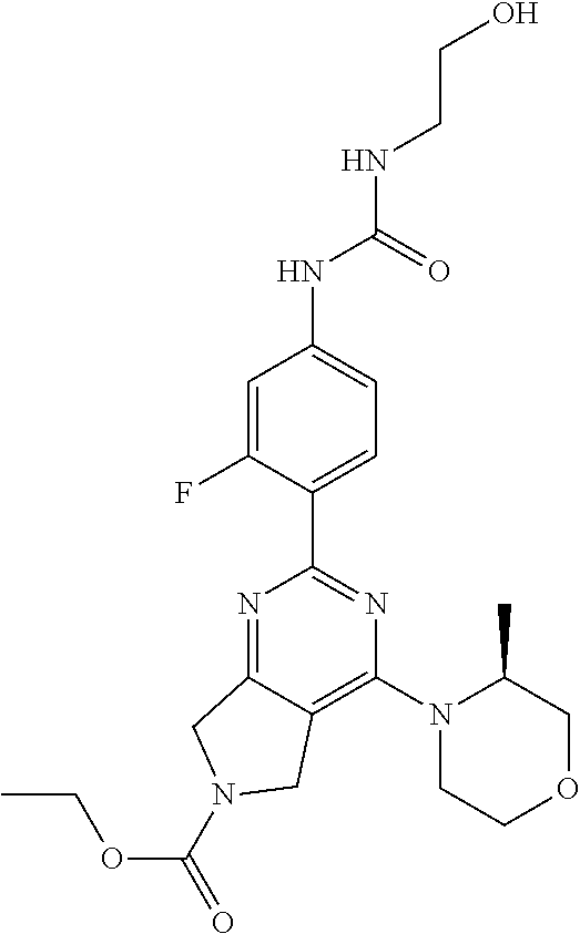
C1(C2=NC(N3CCOCC3C)=C3C(=N2)CN(C(=O)OCC)C3)=CC=C(NC(NCCO)=O)C=C1F
